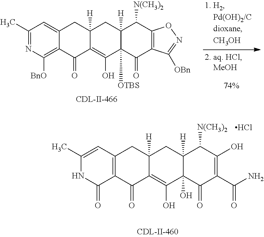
C1(C)=NC([BnO])=C2C(=C1)CC1([H])C(=C(O)C3([OTBS])C([H])(C1)C([N(CH3)2])C1=C(C([OBn])=NO1)C3=O)C2=O.C1(C)=CC2=C(C(=O)N1)C(=O)C1=C(O)C3(O)C([H])(CC1([H])C2)C([N(CH3)2])C(O)=C(C(N)=O)C3=O.Cl
